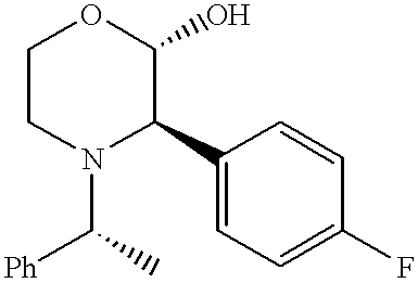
C1(C2C(O)OCCN2C([Ph])C)=CC=C(F)C=C1
